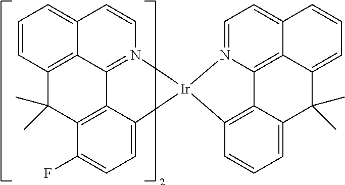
C12=CC=CC3=C1C1=N(C=C2)[Ir]2(C4=CC=C(F)C(=C14)C3(C)C)C1=C3C(=CC=C1)C(C)(C)C1=CC=CC4=CC=N2C3=C41
